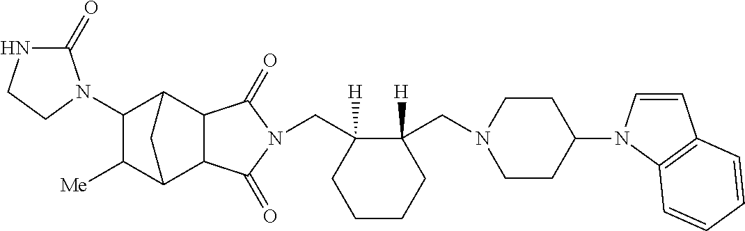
C(C1([H])C(CN2CCC(N3C=CC4=C3C=CC=C4)CC2)([H])CCCC1)N1C(=O)C2C3C([Me])C(N4C(=O)NCC4)C(C2C1=O)C3
